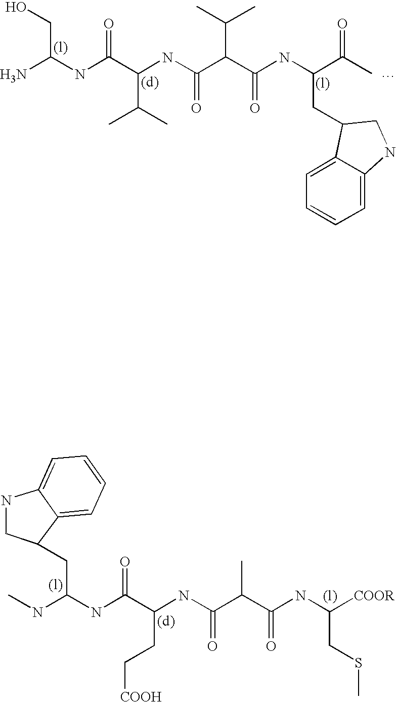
C(CO)(N)NC(C(NC(C(C(NC(C(C)=O)CC1C2=CC=CC=C2NC1)=O)C(C)C)=O)C(C)C)=O.CNC(NC(C(NC(C(C(NC([COOR])CSC)=O)C)=O)CC[COOH])=O)CC1C2=CC=CC=C2NC1
